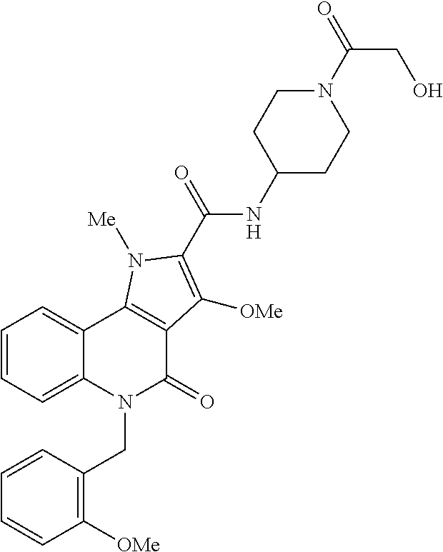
C1=CC=C2C(=C1)C1=C(C(=O)N2CC2=C([OMe])C=CC=C2)C([OMe])=C(C(NC2CCN(C(CO)=O)CC2)=O)N1[Me]
